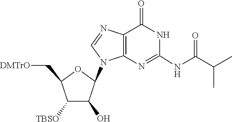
C1=NC2=C(N1C1C(O)C([TBSO])C(C[DMTrO])O1)N=C(NC(C(C)C)=O)NC2=O
